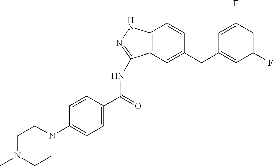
C1=CC(C(=O)NC2=NNC3=C2C=C(CC2=CC(F)=CC(F)=C2)C=C3)=CC=C1N1CCN(C)CC1
